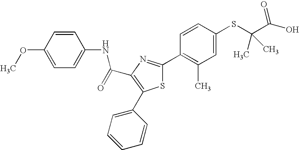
C(C1=C(C2=CC=CC=C2)SC(C2=C(C)C=C(SC(C(O)=O)(C)C)C=C2)=N1)(NC1=CC=C(OC)C=C1)=O
